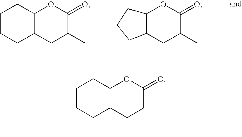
C1CCC2C(C1)OC(=O)C(C)C2.C12C(OC(=O)C(C)C1)CCC2.C1CCC2C(C1)OC(=O)CC2C
